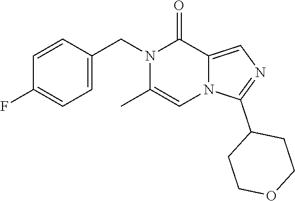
C1=C(CN2C(C)=CN3C(=CN=C3C3CCOCC3)C2=O)C=CC(F)=C1
